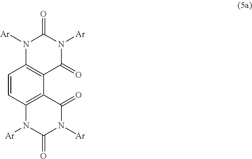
C1=CC2=C(C3=C1N([Ar])C(=O)N([Ar])C3=O)C(=O)N([Ar])C(=O)N2[Ar]
